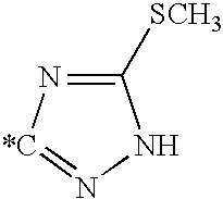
C1([SCH3])=N[*C]=NN1
